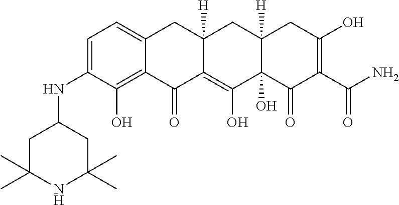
C1=C(NC2CC(C)(C)NC(C)(C)C2)C(O)=C2C(=C1)CC1([H])C(=C(O)C3(O)C([H])(C1)CC(O)=C(C(N)=O)C3=O)C2=O
